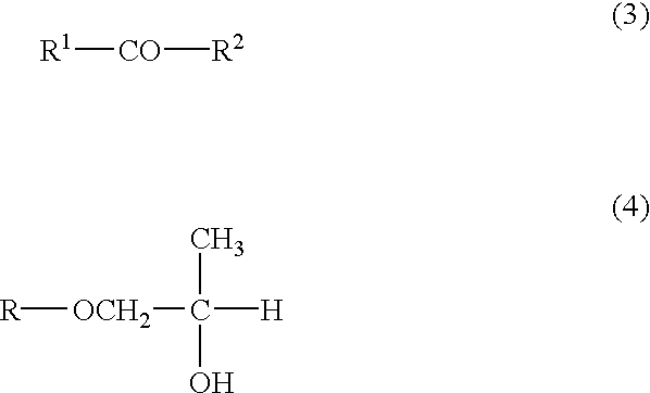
[R1][CO][R2].[R][OCH2]C([H])(C)O
